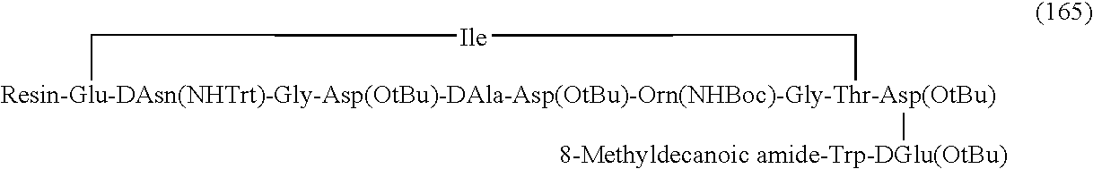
[Resin-Glu-DAsn(NHTrt)-Gly-Asp(OtBu)-DAla-Asp(OtBu)-Orn(NHBoc)-Gly-Thr-Asp(OtBu)]1([8-Methyldecanoic amide-Trp-DGlu(OtBu)])C[Ile]C1
